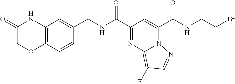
C(C1=NC2=C(F)C=NN2C(C(=O)NCCBr)=C1)(=O)NCC1=CC2=C(C=C1)OCC(=O)N2
